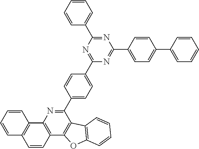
C1(C2=CC=C(C3=NC(C4=CC=CC=C4)=NC(C4=CC=C(C5=CC=CC=C5)C=C4)=N3)C=C2)=NC2=C(C3=C1C1=C(O3)C=CC=C1)C=CC1=C2C=CC=C1
